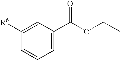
C1=C([R6])C=CC=C1C(OCC)=O
